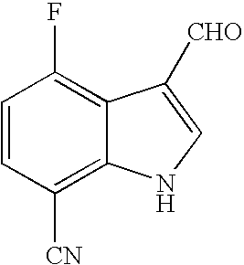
C1=CC([CN])=C2C(=C1F)C([CHO])=CN2
